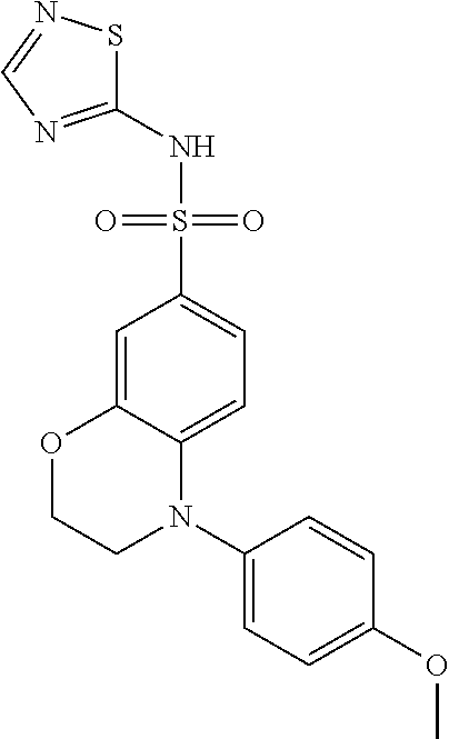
C1=C2C(=CC=C1S(NC1=NC=NS1)(=O)=O)N(C1=CC=C(OC)C=C1)CCO2
